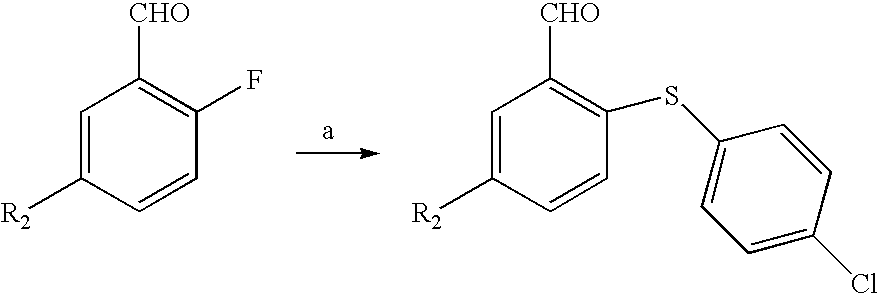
C1=C([R2])C=CC(F)=C1[CHO].C1=C([R2])C=CC(SC2=CC=C(Cl)C=C2)=C1[CHO]
